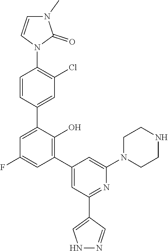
C1=CN(C2=C(Cl)C=C(C3=CC(F)=CC(C4=CC(C5=CNN=C5)=NC(N5CCNCC5)=C4)=C3O)C=C2)C(=O)N1C
